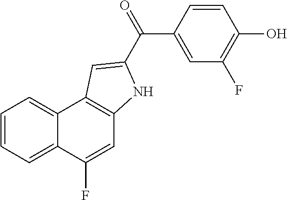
C1=C(F)C2=CC=CC=C2C2=C1NC(C(=O)C1=CC(F)=C(O)C=C1)=C2
